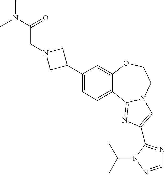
C1(C2CN(CC(N(C)C)=O)C2)=CC=C2C(=C1)OCCN1C2=NC(C2=NC=NN2C(C)C)=C1
